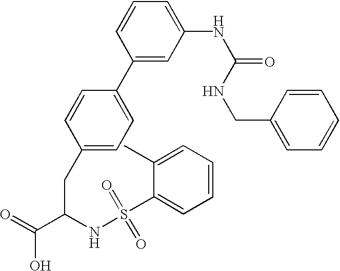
C1(CC(C(=O)O)NS(C2=CC=CC=C2C)(=O)=O)=CC=C(C2=CC(NC(=O)NCC3=CC=CC=C3)=CC=C2)C=C1
